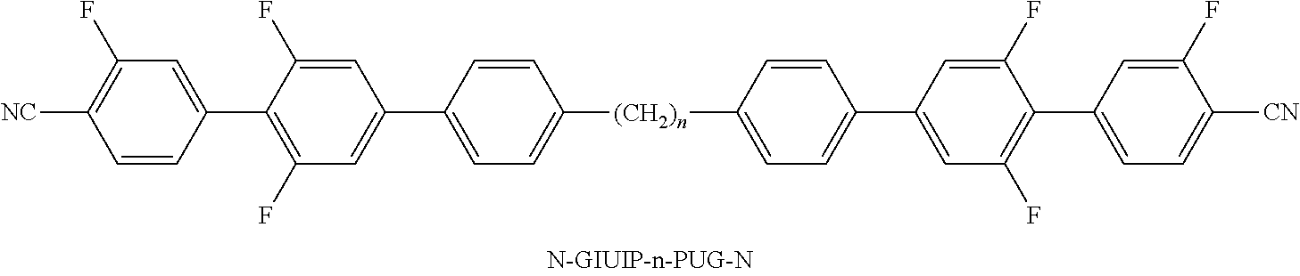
[(CH2)n](C1=CC=C(C2=CC(F)=C(C3=CC(F)=C([CN])C=C3)C(F)=C2)C=C1)C1=CC=C(C2=CC(F)=C(C3=CC=C([CN])C(F)=C3)C(F)=C2)C=C1
